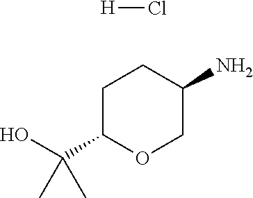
C1C(C(O)(C)C)OCC(N)C1.[H]Cl
